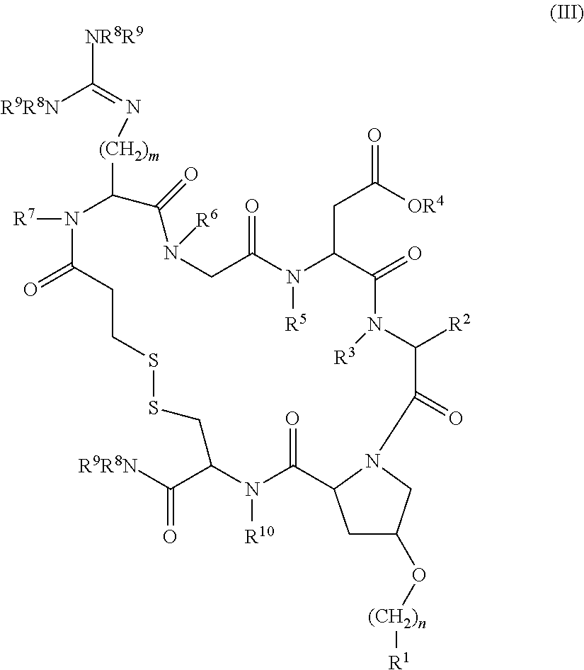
[NR8R9]C(=N[(CH2)m]C1C(=O)N([R6])CC(=O)N([R5])C(CC(=O)[OR4])C(=O)N([R3])C([R2])C(=O)N2CC(O[(CH2)n][R1])CC2C(=O)N([R10])C(C(=O)[R9R8N])CSSCCC(=O)N1[R7])[R9R8N]
